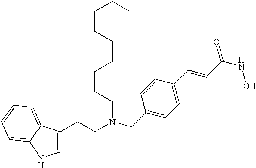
C1=C(CCN(CC2=CC=C(C=CC(NO)=O)C=C2)CCCCCCCCC)C2=CC=CC=C2N1
